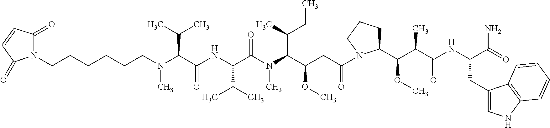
C(C(C(N(C(C(NC(C(N(CCCCCCN1C(=O)C=CC1=O)C)C(C)C)=O)C(C)C)=O)C)C(C)CC)OC)C(=O)N1C(C(C(C(NC(C(=O)N)CC2=CNC3=C2C=CC=C3)=O)C)OC)CCC1
